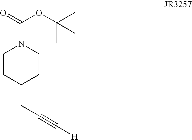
C1CC(CC#C[H])CCN1C(=O)OC(C)(C)C
